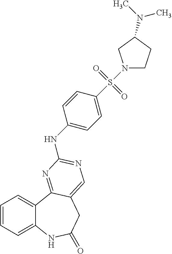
C1=CC=C2C(=C1)C1=NC(NC3=CC=C(S(=O)(=O)N4CCC(N(C)C)C4)C=C3)=NC=C1CC(=O)N2
